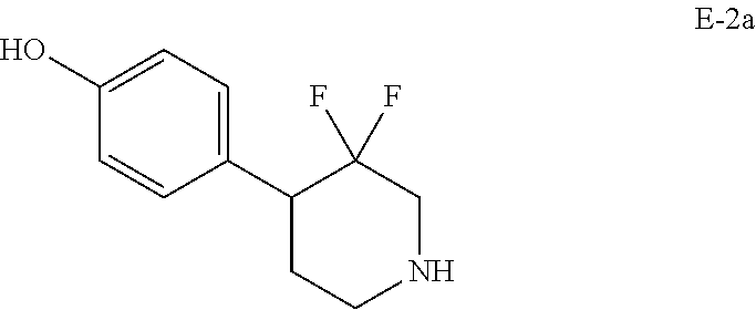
C1(C2CCNCC2(F)F)=CC=C(O)C=C1
